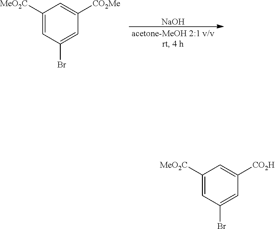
[NaOH].C1([MeO2C])=CC(Br)=CC([CO2Me])=C1.C1([MeO2C])=CC(Br)=CC([CO2H])=C1
